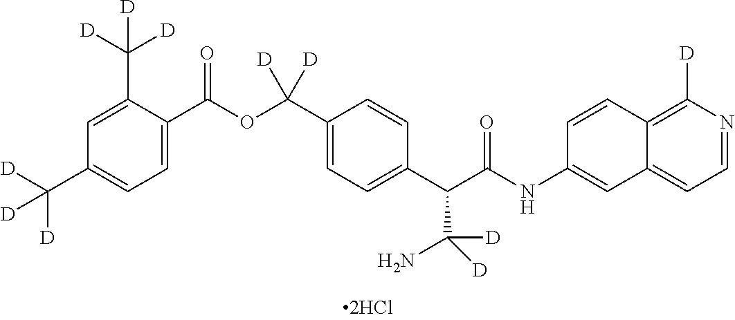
C1=C(C(OC(C2=CC=C(C(C(NC3=CC4=CC=NC([D])=C4C=C3)=O)C(N)([D])[D])C=C2)([D])[D])=O)C(C([D])([D])[D])=CC(C([D])([D])[D])=C1
